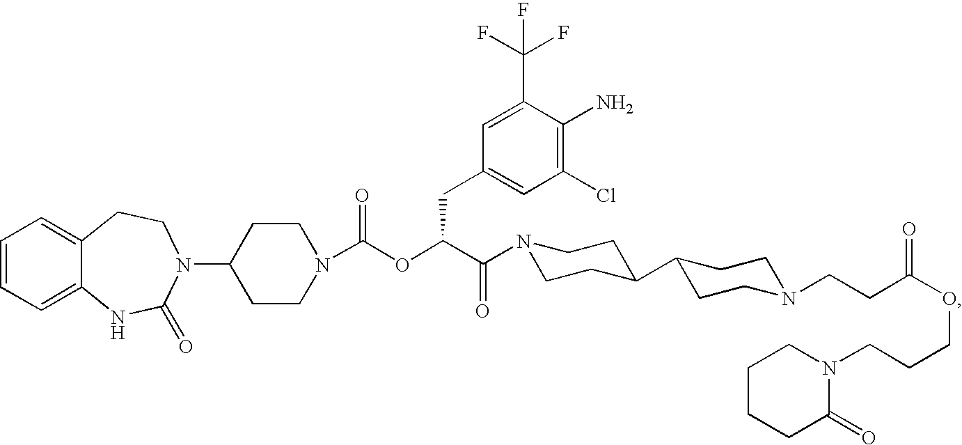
C1=CC=C2C(=C1)CCN(C1CCN(C(OC(C(=O)N3CCC(C4CCN(CCC(OCCCN5CCCCC5=O)=O)CC4)CC3)CC3=CC(Cl)=C(N)C(C(F)(F)F)=C3)=O)CC1)C(=O)N2
